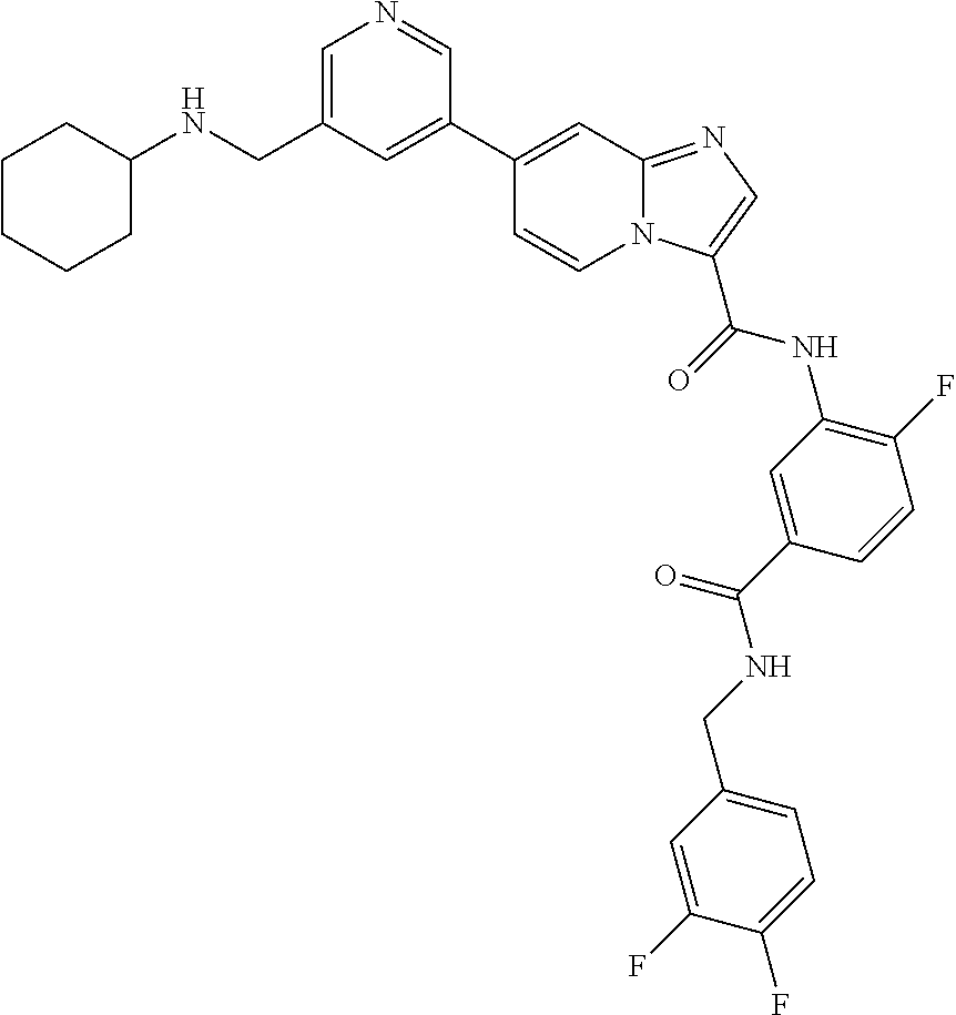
C1=C(CNC2CCCCC2)C=C(C2=CC3=NC=C(C(=O)NC4=C(F)C=CC(C(=O)NCC5=CC=C(F)C(F)=C5)=C4)N3C=C2)C=N1
